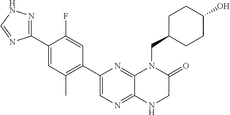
C1(C2=NNC=N2)=CC(C)=C(C2=CN=C3C(=N2)N(CC2CCC(O)CC2)C(=O)CN3)C=C1F
